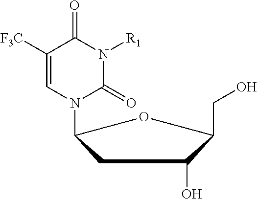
C1([F3C])=CN(C2CC(O)C(CO)O2)C(=O)N([R1])C1=O
